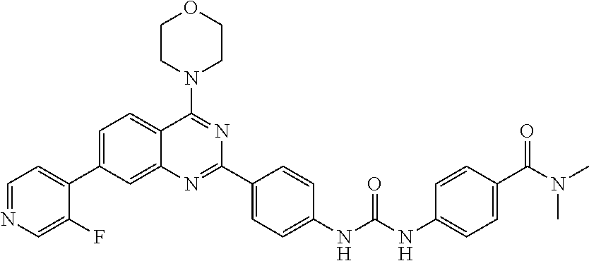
C1=C(C2=CC=NC=C2F)C=C2C(=C1)C(N1CCOCC1)=NC(C1=CC=C(NC(NC3=CC=C(C(N(C)C)=O)C=C3)=O)C=C1)=N2
